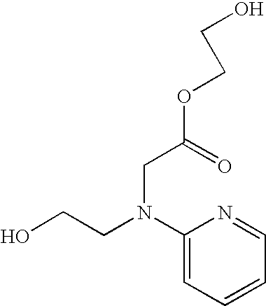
C1(N(CCO)CC(OCCO)=O)=CC=CC=N1
